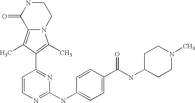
N12C(=C(C)C(C3=NC(NC4=CC=C(C(NC5CCN(C)CC5)=O)C=C4)=NC=C3)=C1C)C(=O)NCC2
